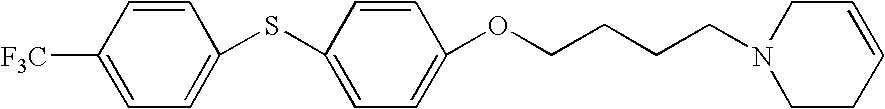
C1(SC2=CC=C(OCCCCN3CCC=CC3)C=C2)=CC=C([F3C])C=C1
